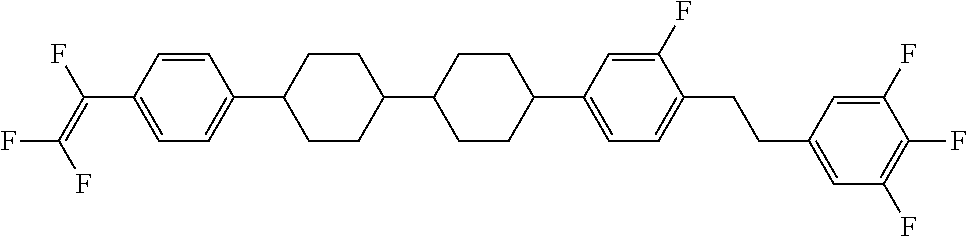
C1=CC(C2CCC(C3CCC(C4=CC=C(CCC5=CC(F)=C(F)C(F)=C5)C(F)=C4)CC3)CC2)=CC=C1C(=C(F)F)F
